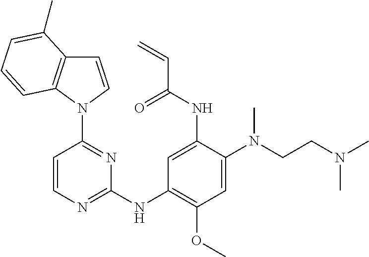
C1=CN(C2=NC(NC3=C(OC)C=C(N(CCN(C)C)C)C(NC(C=C)=O)=C3)=NC=C2)C2=C1C(C)=CC=C2
